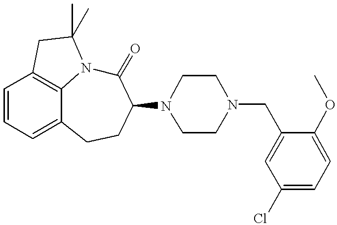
C12=C3C=CC=C1CCC(N1CCN(CC4=CC(Cl)=CC=C4OC)CC1)C(=O)N2C(C)(C)C3
